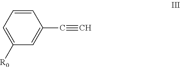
C1=CC=C([R0])C=C1C#C
